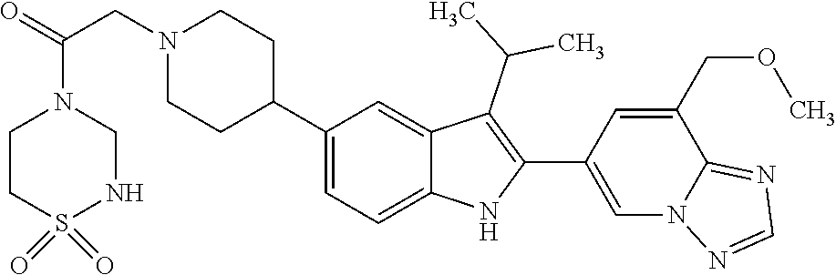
C1(C2CCN(CC(=O)N3CCS(=O)(=O)NC3)CC2)=CC=C2C(=C1)C(C(C)C)=C(C1=CN3C(=NC=N3)C(COC)=C1)N2
